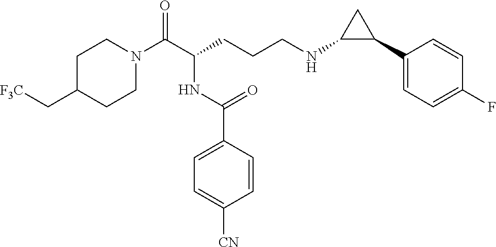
C1C(C[F3C])CCN(C(C(CCCNC2C(C3=CC=C(F)C=C3)C2)NC(C2=CC=C([CN])C=C2)=O)=O)C1
